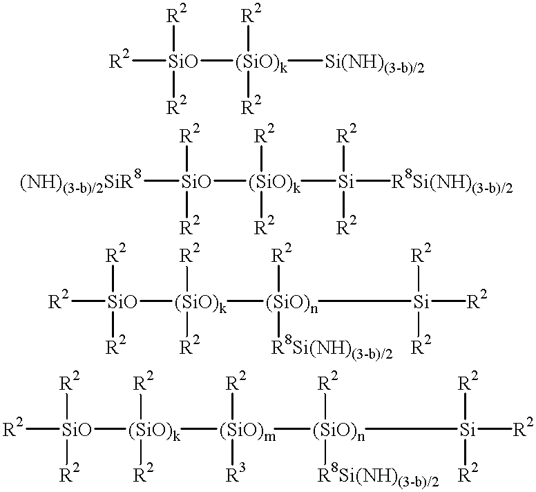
[R2][SiO]([R2])([R2])[(SiO)k]([R2])([R2])[Si(NH)(3-b)/2].[(NH)(3-b)/2SiR8][SiO]([(SiO)k]([Si]([R8Si(NH)(3-b)/2])([R2])[R2])([R2])[R2])([R2])[R2].[R2][SiO]([(SiO)k]([(SiO)n]([R8Si(NH)(3-b)/2])([R2])[Si]([R2])([R2])[R2])([R2])[R2])([R2])[R2].[R2][SiO]([(SiO)k]([(SiO)m]([R2])([R3])[(SiO)n]([R2])([R8Si(NH)(3-b)/2])[Si]([R2])([R2])[R2])([R2])[R2])([R2])[R2]
